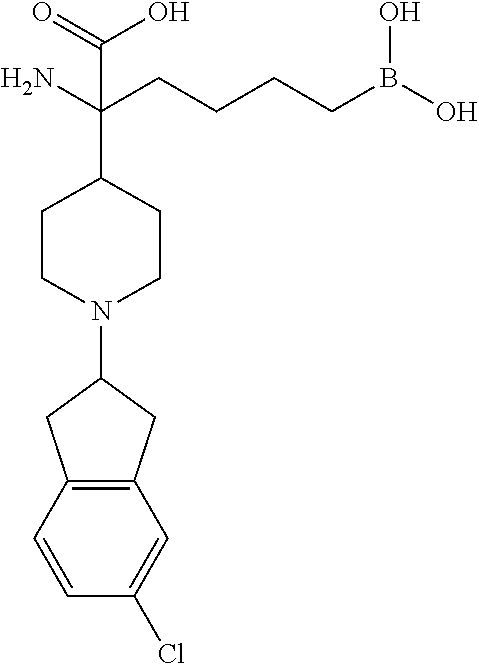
C1(N2CCC(C(CCCCB(O)O)(N)C(=O)O)CC2)CC2=C(C1)C=C(Cl)C=C2
